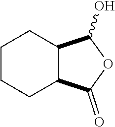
C1CCC2C(C1)C(O)OC2=O
